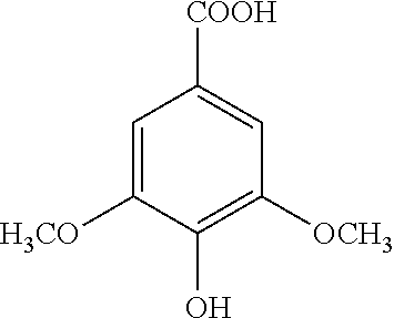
C1=C([H3CO])C(O)=C([OCH3])C=C1[COOH]
